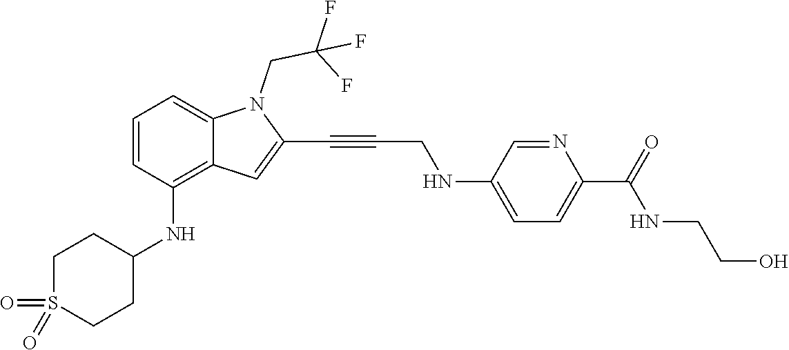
C1=C(NCC#CC2=CC3=C(NC4CCS(=O)(=O)CC4)C=CC=C3N2CC(F)(F)F)C=NC(C(=O)NCCO)=C1
